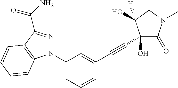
C1(N2N=C(C(N)=O)C3=C2C=CC=C3)=CC=CC(C#CC2(O)C(=O)N(C)CC2(O)[H])=C1
